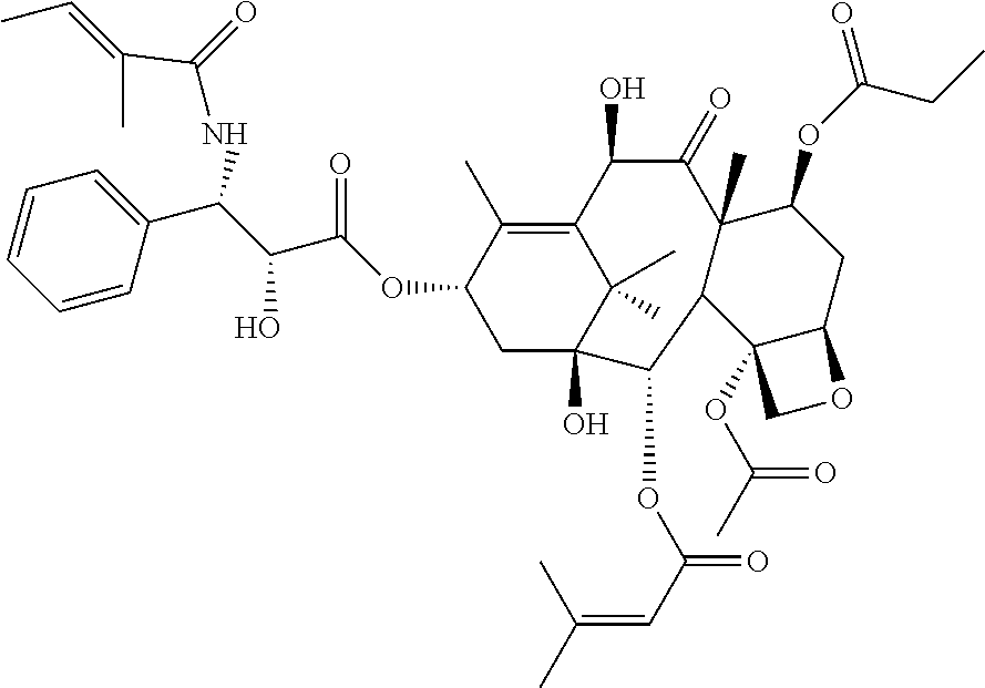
C1=CC(C(C(C(OC2CC3(O)C(C)(C)C(=C2C)C(O)C(=O)C2(C)C(C3OC(C=C(C)C)=O)C3(OC(=O)C)C(CC2OC(=O)CC)OC3)=O)O)NC(=O)C(C)=CC)=CC=C1
